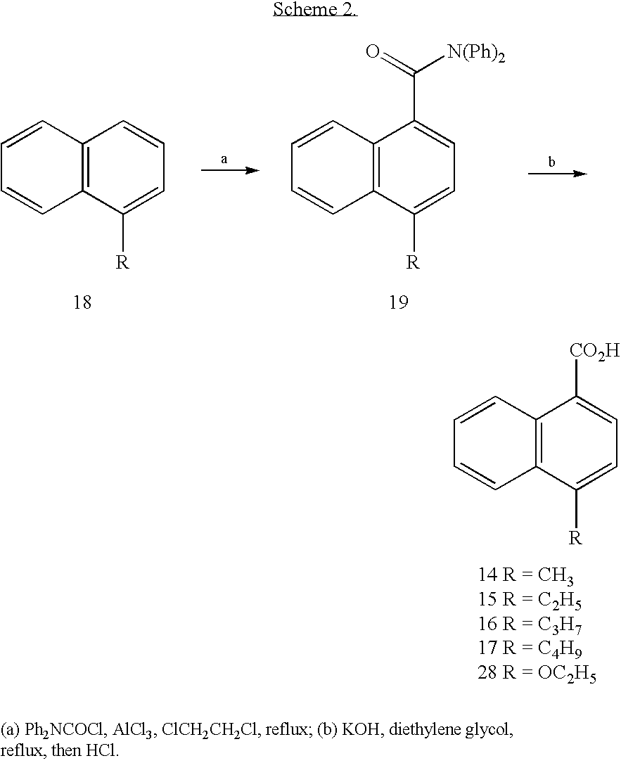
C12=C(C([R])=CC=C1)C=CC=C2.C12=C(C([R])=CC=C1C([N(Ph)2])=O)C=CC=C2.C12=C(C([R])=CC=C1[CO2H])C=CC=C2
